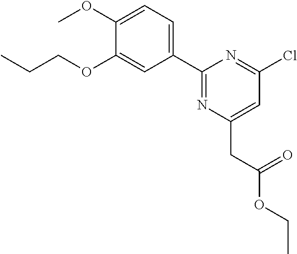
C1(OC)=CC=C(C2=NC(CC(=O)OCC)=CC(Cl)=N2)C=C1OCCC
